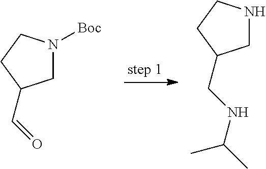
C1N([Boc])CCC1C=O.C1NCCC1CNC(C)C
